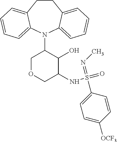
C1CC2=CC=CC=C2N(C2COCC(NS(=O)(=NC)C3=CC=C([OCF3])C=C3)C2O)C2=CC=CC=C12
